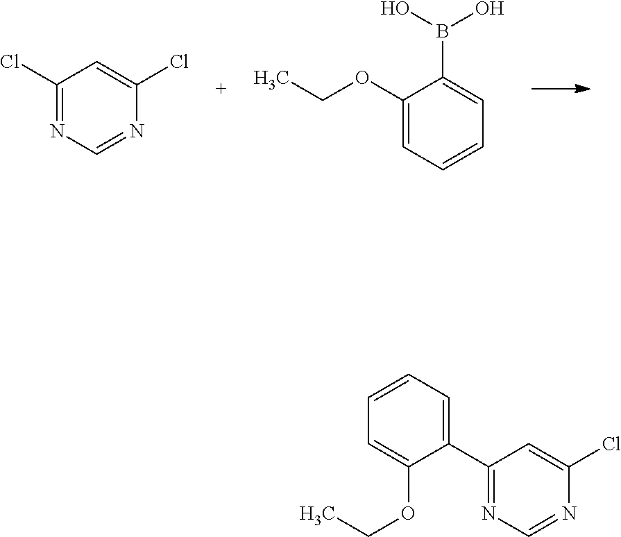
C1(Cl)=NC=NC(Cl)=C1.C1(OCC)=CC=CC=C1B(O)O.C1(C2=NC=NC(Cl)=C2)=CC=CC=C1OCC
